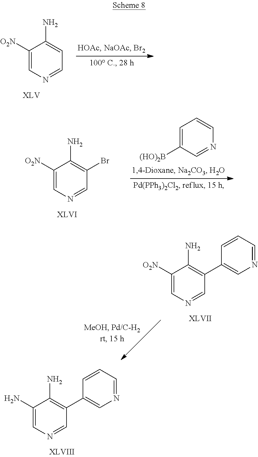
C1(N)=CN=CC(C2=CN=CC=C2)=C1N.C1([O2N])=CN=CC=C1N.C1([O2N])=CN=CC(Br)=C1N.C1=C([(HO)2B])C=NC=C1.C1([O2N])=CN=CC(C2=CN=CC=C2)=C1N
